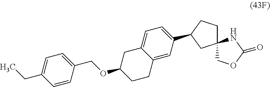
C1=CC(COC2CCC3=CC(C4CC5(CC4)COC(=O)N5)=CC=C3C2)=CC=C1CC
